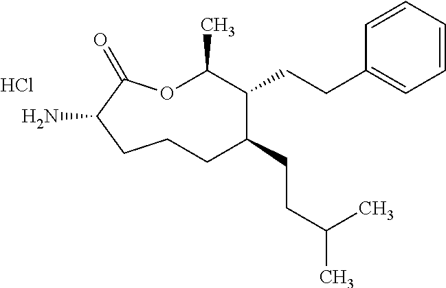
Cl.O1C(C)C(CCC2=CC=CC=C2)C(CCC(C)C)CCCC(N)C1=O
